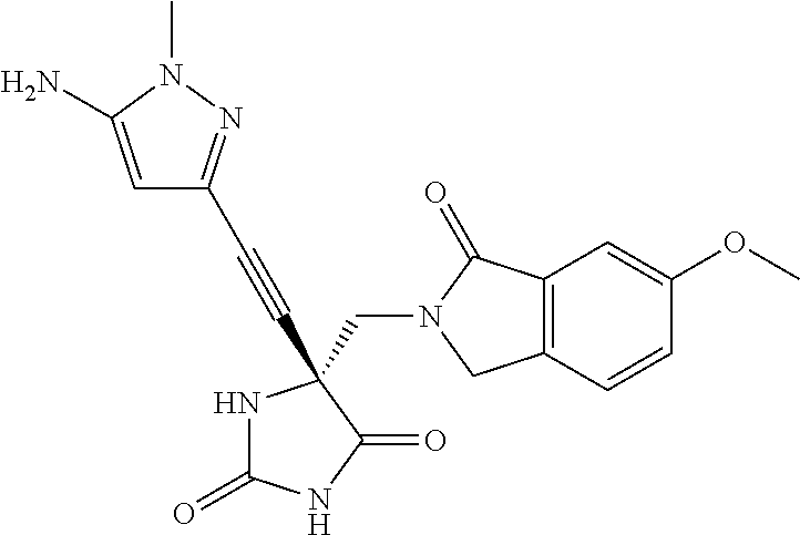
N1C(=O)NC(=O)C1(CN1C(=O)C2=C(C1)C=CC(OC)=C2)C#CC1=NN(C)C(N)=C1
